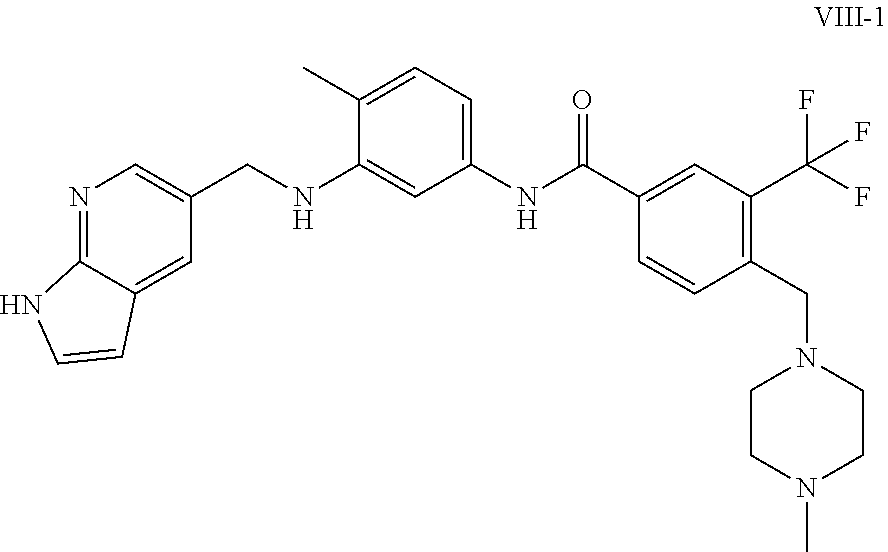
C1=C2C(=NC=C1CNC1=CC(NC(C3=CC(C(F)(F)F)=C(CN4CCN(C)CC4)C=C3)=O)=CC=C1C)NC=C2
